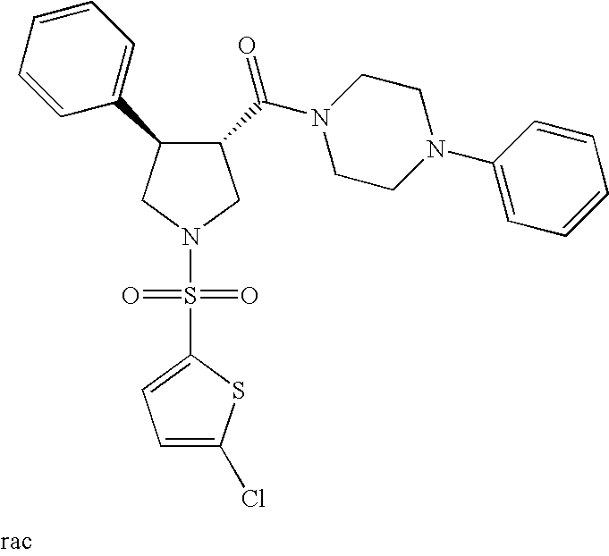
C1(C(N2CCN(C3=CC=CC=C3)CC2)=O)C(C2=CC=CC=C2)CN(S(=O)(=O)C2=CC=C(Cl)S2)C1
